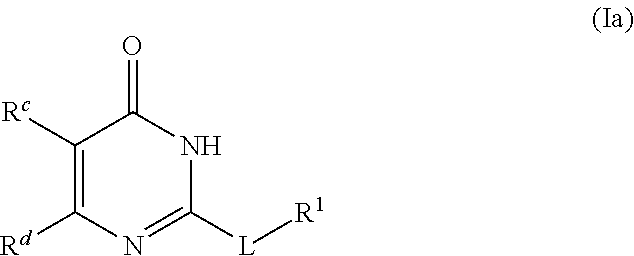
C1([Rc])=C([Rd])N=C([L][R1])NC1=O
